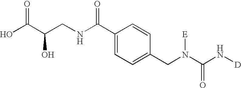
OC(C(CNC(C1=CC=C(CN(C(N[D])=O)[E])C=C1)=O)O)=O
